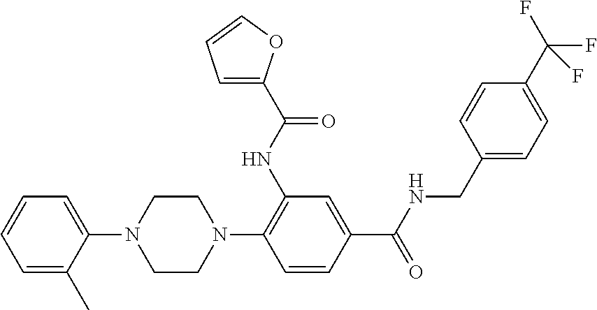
C1=C(C)C(N2CCN(C3=C(NC(=O)C4=CC=CO4)C=C(C(=O)NCC4=CC=C(C(F)(F)F)C=C4)C=C3)CC2)=CC=C1
